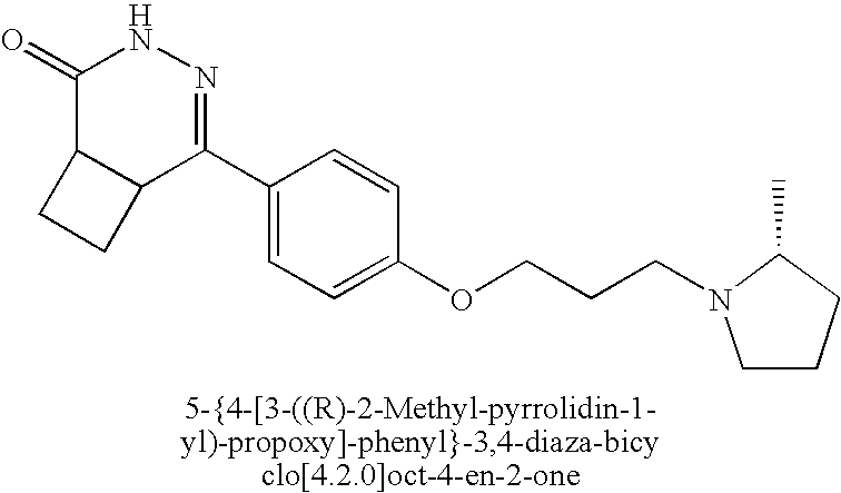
C1(C2=NNC(=O)C3C2CC3)=CC=C(OCCCN2CCCC2C)C=C1
